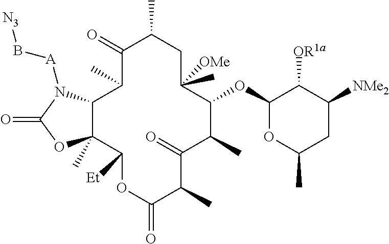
C1(=O)C(C)C2C(C)(C([Et])OC(=O)C(C)C(=O)C(C)C(OC3OC(C)CC([NMe2])C3[OR1a])C(C)([OMe])CC1C)OC(=O)N2[A]B[N3]
